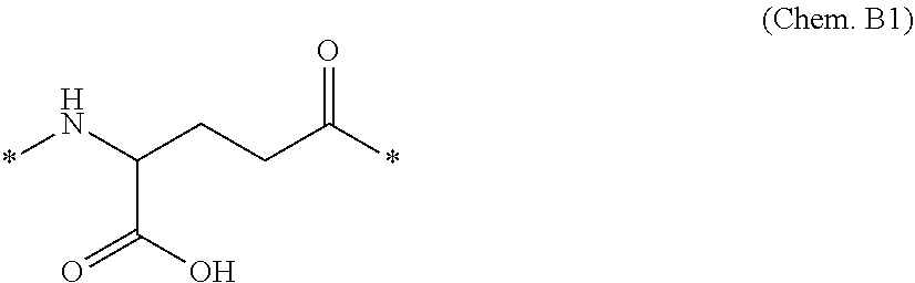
*NC(C(O)=O)CCC(*)=O
